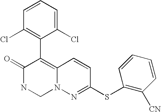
O=C1NCN2C(=C1C1=C(Cl)C=CC=C1Cl)C=CC(SC1=C([CN])C=CC=C1)=N2
